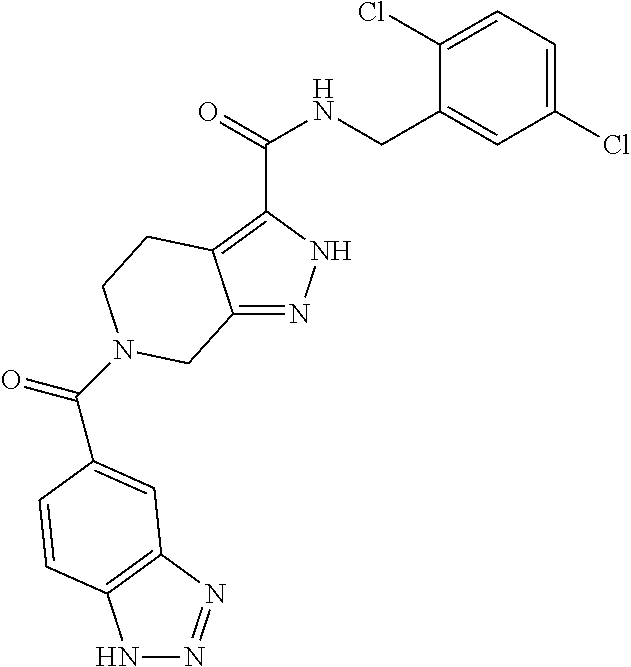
N1N=NC2=C1C=CC(C(=O)N1CCC3=C(C(=O)NCC4=CC(Cl)=CC=C4Cl)NN=C3C1)=C2
